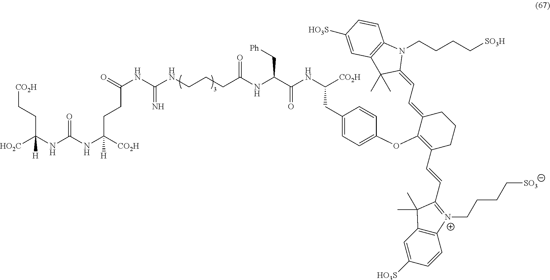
[HO2C]C(NC(NC([CO2H])(CCC(NC(NCCCC(NC(C(NC([CO2H])CC1=CC=C(OC2=C(C=CC3=[N+](CCCC[SO3])C4=C(C=C([HO3S])C=C4)C3(C)C)CCCC2=CC=C2C(C)(C)C3=C(N2CCCC[SO3H])C=CC([HO3S])=C3)C=C1)=O)C[Ph])=O)=N)=O)[H])=O)(CC[CO2H])[H]
